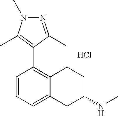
C1=CC=C2C(=C1C1=C(C)N(C)N=C1C)CCC(NC)C2.Cl
